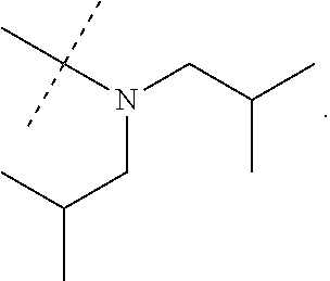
CC(C)CN(C(C)(C)C)CC(C)C
